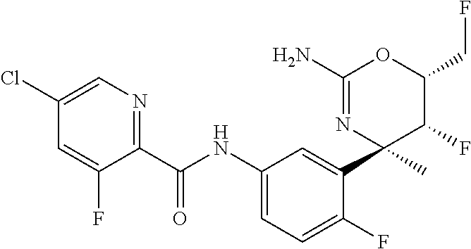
C1(C(NC2=CC=C(F)C(C3(C)N=C(N)OC(CF)C3F)=C2)=O)=NC=C(Cl)C=C1F
